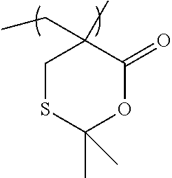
C1SC(C)(C)OC(=O)C1(C)CC
